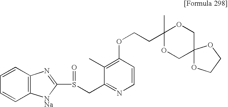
C1=CC=CC2=C1N=C(S(CC1=NC=CC(OCCC3(C)OCC4(CO3)OCCO4)=C1C)=O)[NNa]2
